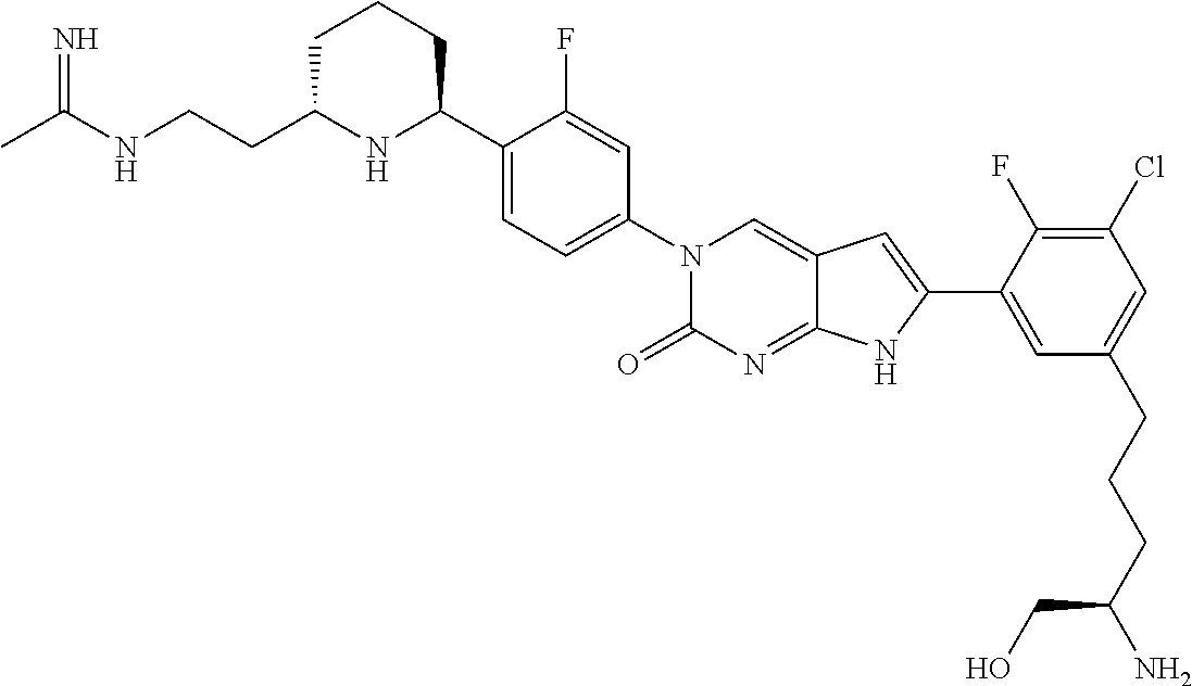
CC(NCCC1NC(C2=CC=C(N3C(=O)N=C4C(=C3)C=C(C3=CC(CCCC(N)CO)=CC(Cl)=C3F)N4)C=C2F)CCC1)=N
